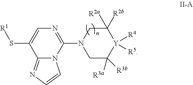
C1(N2CC([R3b])([R3a])[Y]([R5])([R4])C([R2a])([R2b])C2)=NC=C(S[R1])C2=NC=CN12
